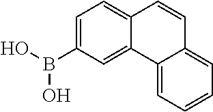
C1=C(B(O)O)C=C2C(=C1)C=CC1=CC=CC=C21
